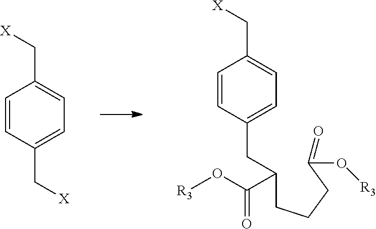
[X]CC1=CC=C(C[X])C=C1.[X]CC1=CC=C(CC(CCCC(=O)O[R3])C(=O)O[R3])C=C1
